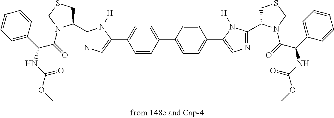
C1=CC(C2=CC=C(C3=CN=C(C4CSCN4C(=O)C(C4=CC=CC=C4)NC(=O)OC)N3[H])C=C2)=CC=C1C1=CN=C(C2CSCN2C(=O)C(C2=CC=CC=C2)NC(OC)=O)N1[H]
